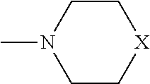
CN1CC[X]CC1
